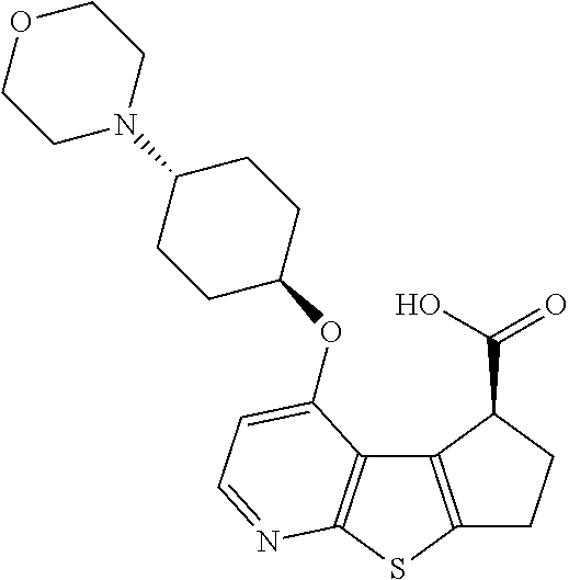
C12=C(SC3=C1C(OC1CCC(N4CCOCC4)CC1)=CC=N3)CCC2C(O)=O
